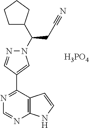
C1C(C(N2N=CC(C3=NC=NC4=C3C=CN4)=C2)CC#N)CCC1.[H3PO4]
